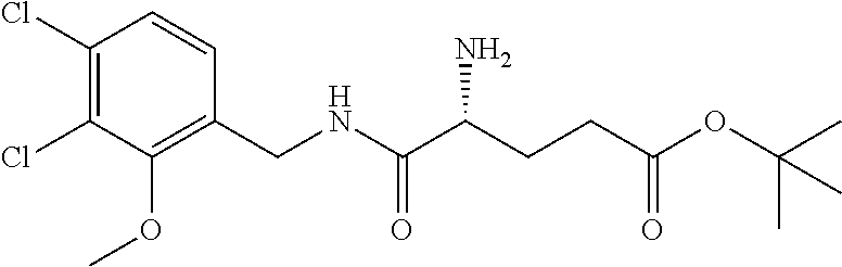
C1(Cl)=C(Cl)C(OC)=C(CNC(C(CCC(OC(C)(C)C)=O)N)=O)C=C1
